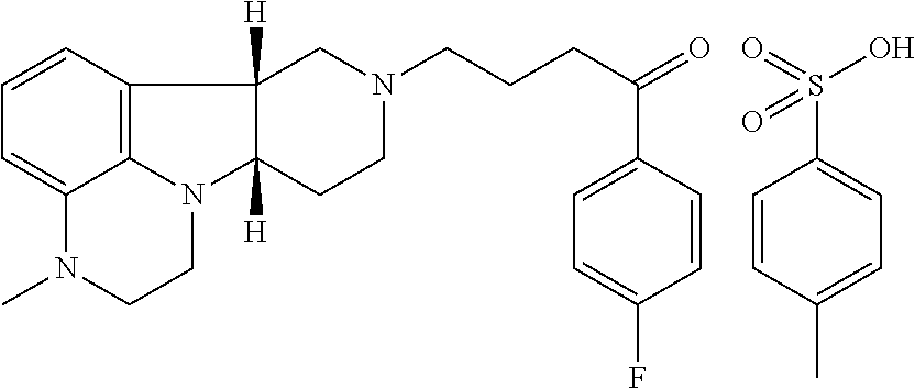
C1=CC2=C3C(=C1)N(C)CCN3C1([H])CCN(CCCC(=O)C3=CC=C(F)C=C3)CC21[H].O=S(O)(C1=CC=C(C)C=C1)=O
